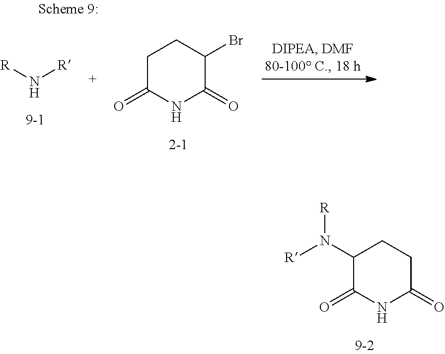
[R]N[R].C1C(=O)NC(=O)C(Br)C1.C1(N([R])[R])C(=O)NC(=O)CC1
